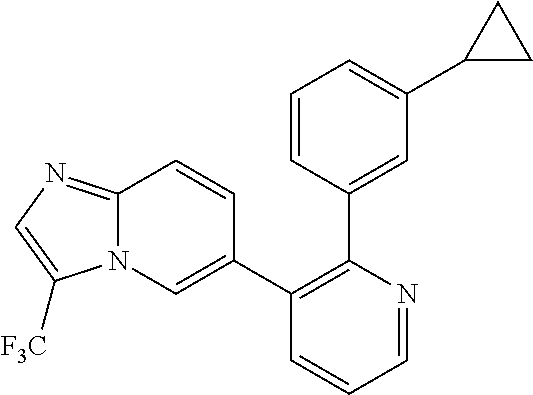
C1(C2=CN3C(=NC=C3[F3C])C=C2)=C(C2=CC(C3CC3)=CC=C2)N=CC=C1
